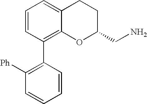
C1=CC(C2=C([Ph])C=CC=C2)=C2C(=C1)CCC(CN)O2
